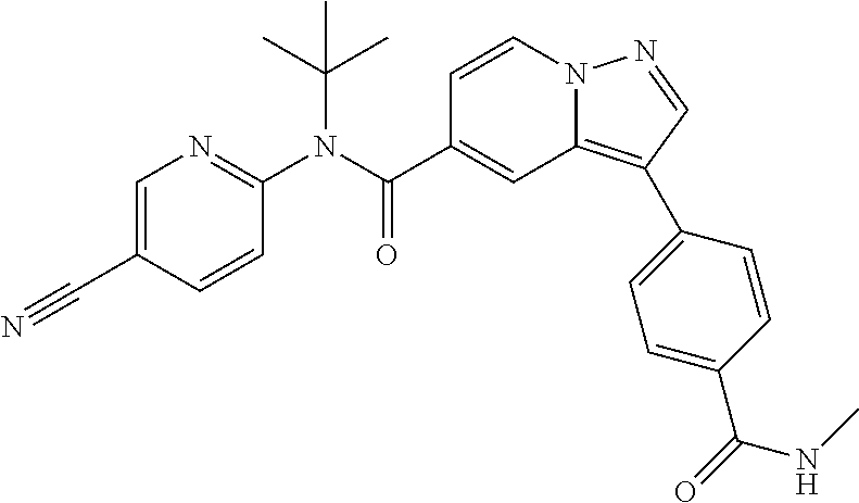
C1=CN2C(=C(C3=CC=C(C(=O)NC)C=C3)C=N2)C=C1C(N(C1=NC=C(C#N)C=C1)C(C)(C)C)=O
